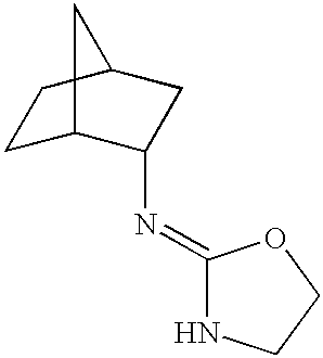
C1C2C(N=C3NCCO3)CC(C1)C2
